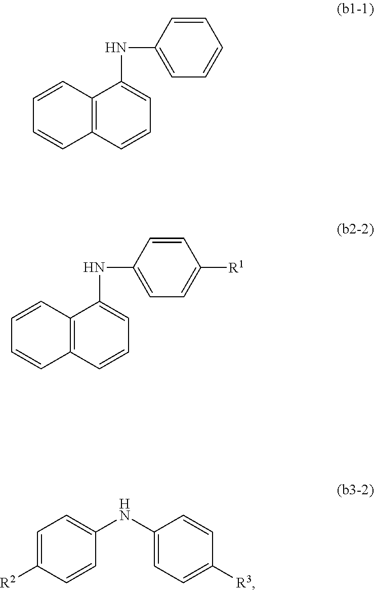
C12=C(C=CC=C1NC1=CC=C([R1])C=C1)C=CC=C2.C12=C(C=CC=C1NC1=CC=CC=C1)C=CC=C2.C1=CC(NC2=CC=C([R3])C=C2)=CC=C1[R2]
